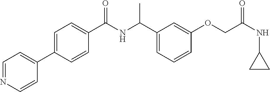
C1=NC=CC(C2=CC=C(C(NC(C3=CC=CC(OCC(NC4CC4)=O)=C3)C)=O)C=C2)=C1
